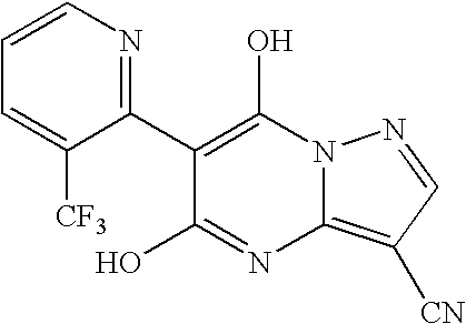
C1(C2=C(O)N3C(=C([CN])C=N3)N=C2O)=NC=CC=C1[CF3]
